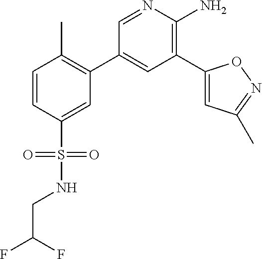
C1=CC(S(=O)(=O)NCC(F)F)=CC(C2=CC(C3=CC(C)=NO3)=C(N)N=C2)=C1C
